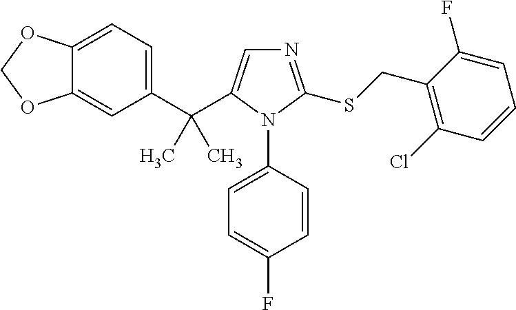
C12=CC=C(C(C3=CN=C(SCC4=C(Cl)C=CC=C4F)N3C3=CC=C(F)C=C3)(C)C)C=C1OCO2
